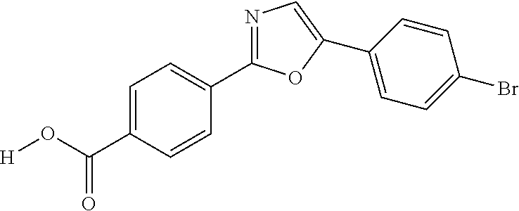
C1=C(C(O[H])=O)C=CC(C2=NC=C(C3=CC=C(Br)C=C3)O2)=C1
